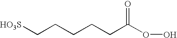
C(CC(OO)=O)CCC[HO3S]
